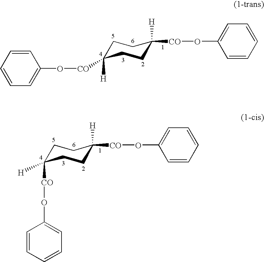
C1=CC(O[CO]C2([H])CCC([H])([CO]OC3=CC=CC=C3)CC2)=CC=C1.[H]C1([CO]OC2=CC=CC=C2)CCC([H])([CO]OC2=CC=CC=C2)CC1
